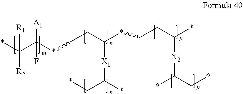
*C(C(*CCC(*CCC(*)[X2]C(*)C*)[X1]C(C*)*)([A1])F)([R2])[R1]
